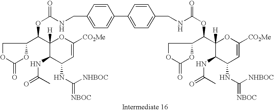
C1OC(=O)OC1C(C1([H])C(NC(=O)C)C(NC(=[NBOC])[NHBOC])C=C([CO2Me])O1)OC(=O)NCC1=CC=C(C2=CC=C(CNC(OC(C3COC(=O)O3)C3([H])C(NC(=O)C)C(NC(=[NBOC])[NHBOC])C=C([CO2Me])O3)=O)C=C2)C=C1
